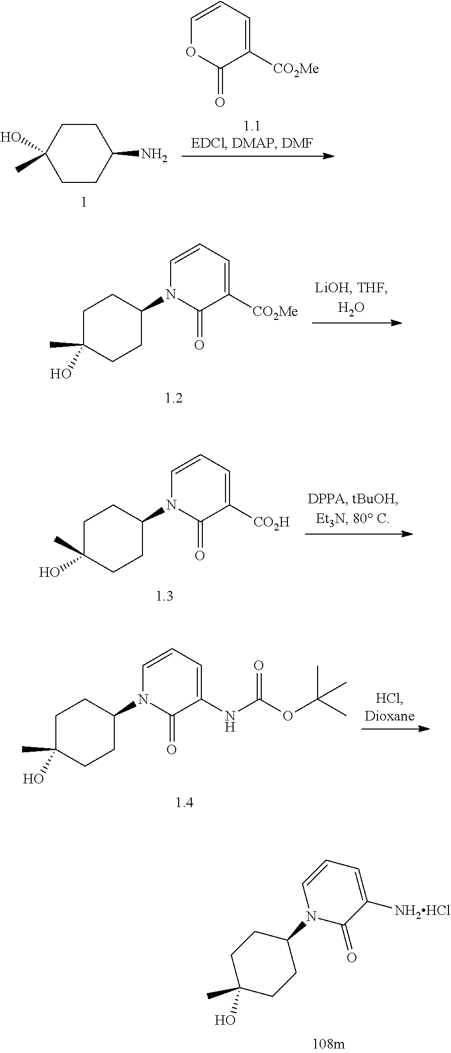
C1=CC=C([CO2Me])C(=O)O1.C1CC(O)(C)CCC1N.C1=CC=C([CO2Me])C(=O)N1C1CCC(C)(O)CC1.C1=CC=C([CO2H])C(=O)N1C1CCC(C)(O)CC1.C1=CC=C(NC(OC(C)(C)C)=O)C(=O)N1C1CCC(C)(O)CC1.C1=CC=C([NH2HCl])C(=O)N1C1CCC(C)(O)CC1
